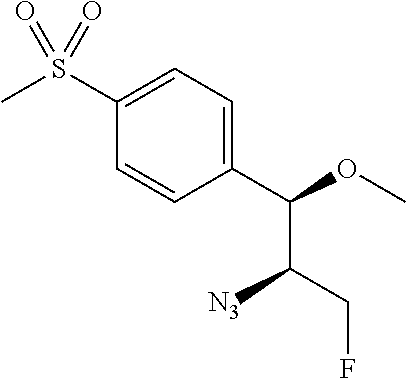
C1(C(OC)C(CF)[N3])=CC=C(S(C)(=O)=O)C=C1
